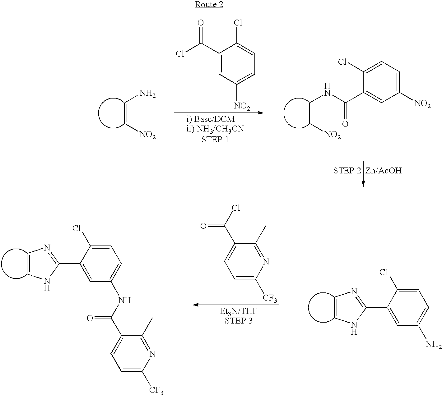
C1(C(Cl)=O)=CC([NO2])=CC=C1Cl.C(=C[NO2])N.C(=C[NO2])NC(C1=CC([NO2])=CC=C1Cl)=O.C1=C(Cl)C(C2=NC=CN2)=CC(NC(C2=CC=C([CF3])N=C2C)=O)=C1.ClC(C1=CC=C([CF3])N=C1C)=O.C1=C(Cl)C(C2=NC=CN2)=CC(N)=C1
